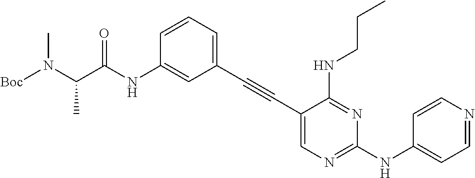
C1=C(NC(C(N([Boc])C)C)=O)C=CC=C1C#CC1=CN=C(NC2=CC=NC=C2)N=C1NCCC
